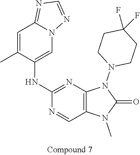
C1=C(C)C(NC2=NC3=C(C=N2)N(C)C(=O)N3N2CCC(F)(F)CC2)=CN2C1=NC=N2
